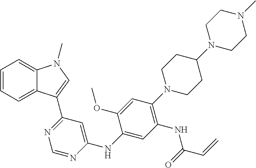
C1=C(NC2=CC(C3=CN(C)C4=CC=CC=C43)=NC=N2)C(OC)=CC(N2CCC(N3CCN(C)CC3)CC2)=C1NC(C=C)=O
